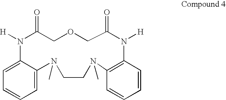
C1=CC=C2C(=C1)N([H])C(=O)COCC(=O)N([H])C1=C(C=CC=C1)N(C)CCN2C
